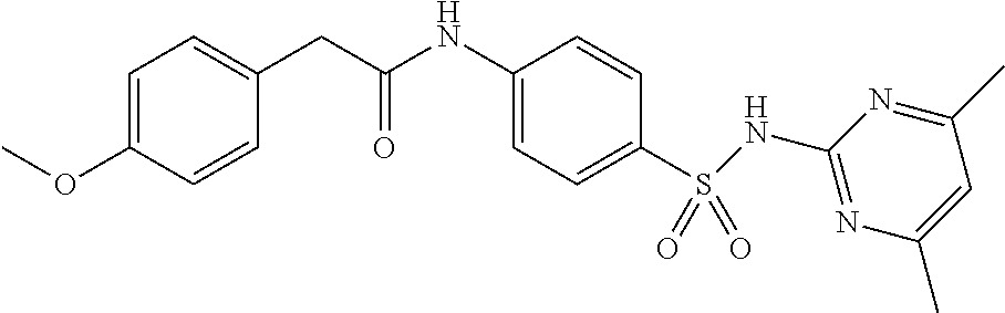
C1=C(OC)C=CC(CC(NC2=CC=C(S(NC3=NC(C)=CC(C)=N3)(=O)=O)C=C2)=O)=C1
